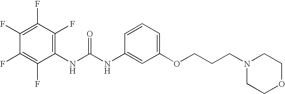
C1(F)=C(F)C(F)=C(NC(NC2=CC(OCCCN3CCOCC3)=CC=C2)=O)C(F)=C1F
